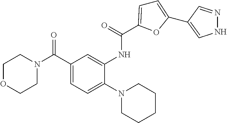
C1OCCN(C(C2=CC=C(N3CCCCC3)C(NC(=O)C3=CC=C(C4=CNN=C4)O3)=C2)=O)C1
